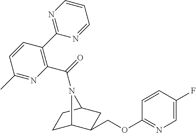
C1C2C(COC3=NC=C(F)C=C3)CC(C1)N2C(=O)C1=C(C2=NC=CC=N2)C=CC(C)=N1
